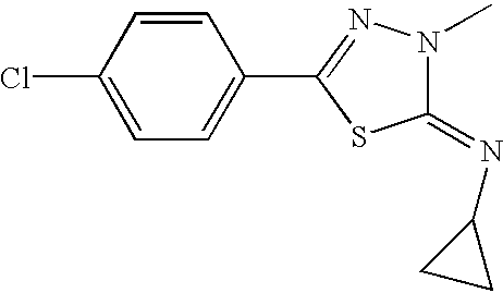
C1=C(Cl)C=CC(C2=NN(C)C(=NC3CC3)S2)=C1
